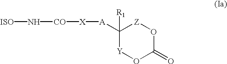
[ISO]N[CO][X][A]C1([R1])[Z]OC(=O)O[Y]1
